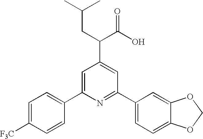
C1=C(C2=CC=C([F3C])C=C2)N=C(C2=CC=C3C(=C2)OCO3)C=C1C(CC(C)C)C(O)=O
